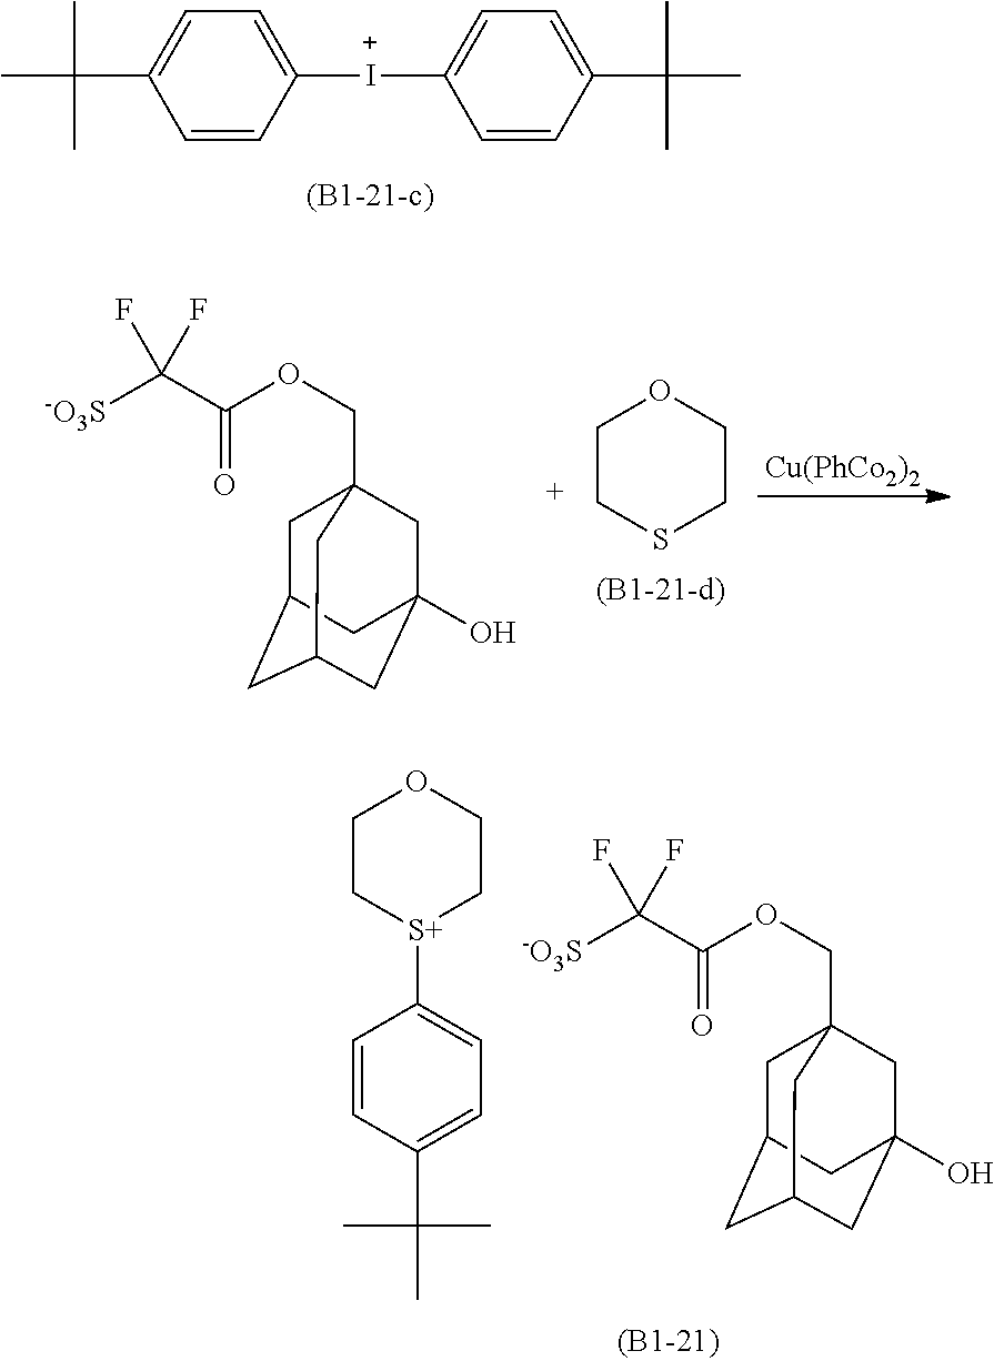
C1=CC([I+]C2=CC=C(C(C)(C)C)C=C2)=CC=C1C(C)(C)C.C1=CC(C(C)(C)C)=CC=C1[S+]1CCOCC1.C1C2CC3CC(O)(CC1(COC(C([-O3S])(F)F)=O)C3)C2.[Cu(PhCo2)2].C1CSCCO1.C1C2CC3CC(O)(CC1(COC(C([-O3S])(F)F)=O)C3)C2
